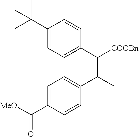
C1(C(C)(C)C)=CC=C(C([COOBn])C(C)C2=CC=C(C([MeO])=O)C=C2)C=C1
